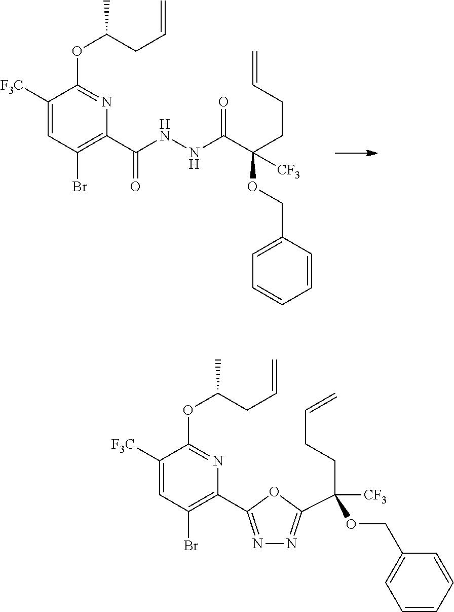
N1=C(C2=C(Br)C=C([F3C])C(OC(CC=C)C)=N2)OC(C(CCC=C)(OCC2=CC=CC=C2)[CF3])=N1.N(C(C(CCC=C)(OCC1=CC=CC=C1)[CF3])=O)NC(C1=C(Br)C=C([F3C])C(OC(CC=C)C)=N1)=O
